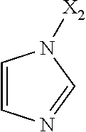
C1=CN=CN1[X2]
